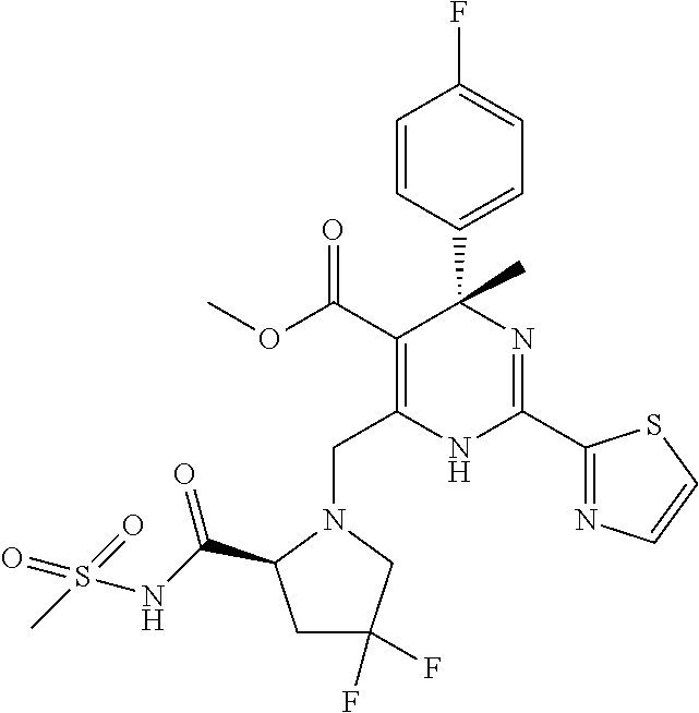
C(C1=C(C(=O)OC)C(C2=CC=C(F)C=C2)(C)N=C(C2=NC=CS2)N1)N1CC(F)(F)CC1C(NS(C)(=O)=O)=O
